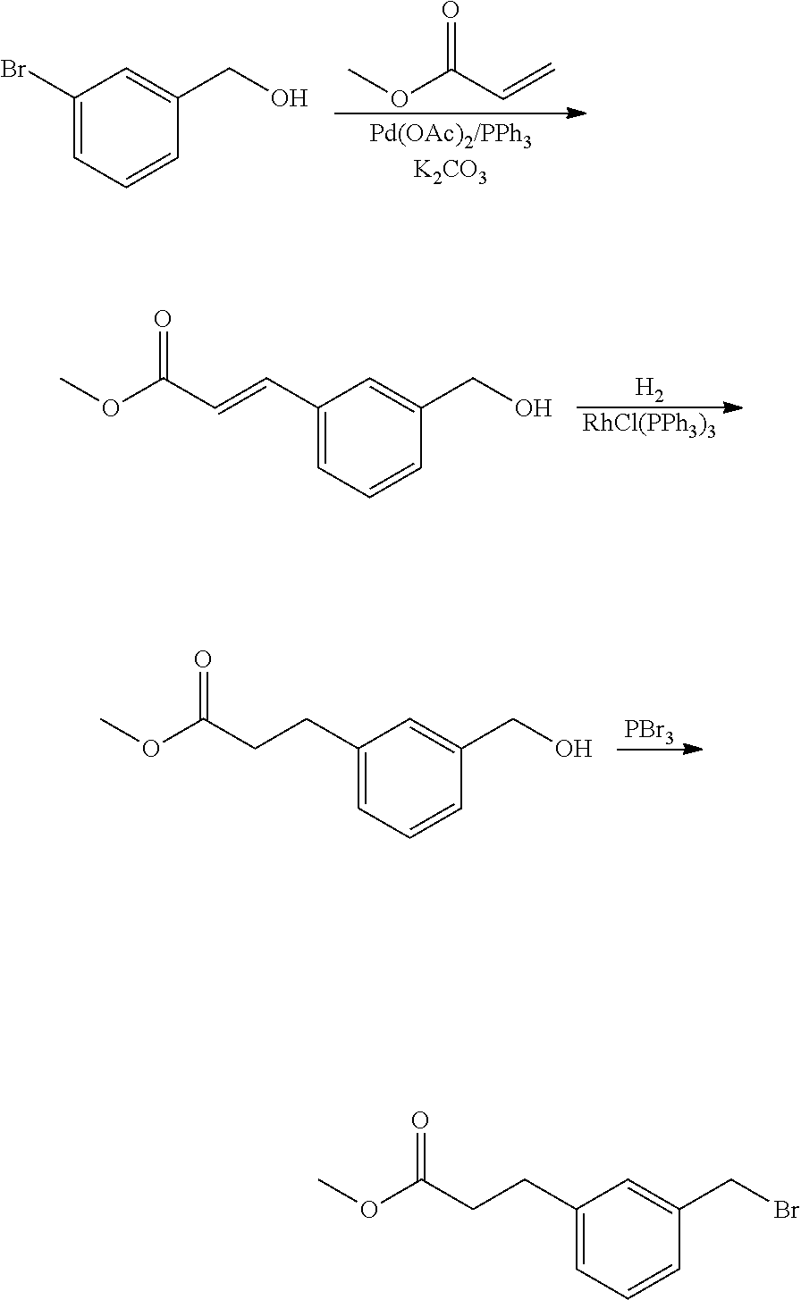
COC(C=C)=O.C1(Br)=CC=CC(CO)=C1.[H2].[RhCl(PPh3)3].C1(C=CC(OC)=O)=CC=CC(CO)=C1.[PBr3].C1(CCC(OC)=O)=CC=CC(CO)=C1.C1(CCC(OC)=O)=CC=CC(CBr)=C1
